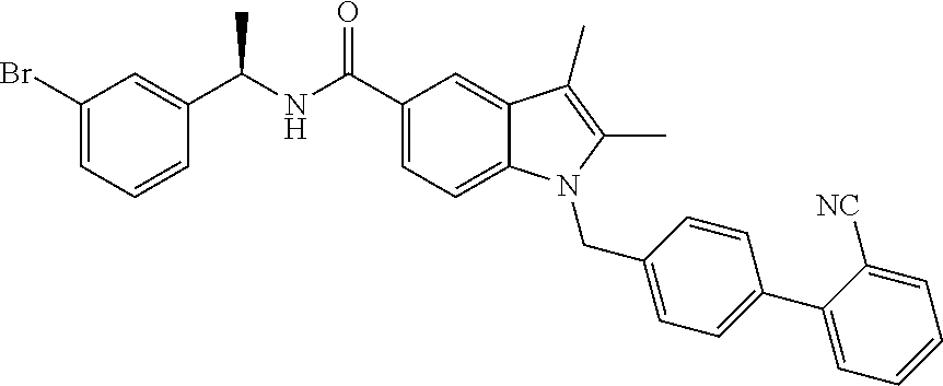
C1(Br)=CC=CC(C(NC(C2=CC=C3C(=C2)C(C)=C(C)N3CC2=CC=C(C3=CC=CC=C3[NC])C=C2)=O)C)=C1
